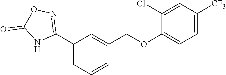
C1(C2=NOC(=O)N2)=CC=CC(COC2=CC=C([CF3])C=C2Cl)=C1
